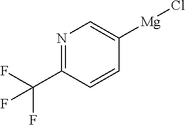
N1=C(C(F)(F)F)C=CC([Mg]Cl)=C1
